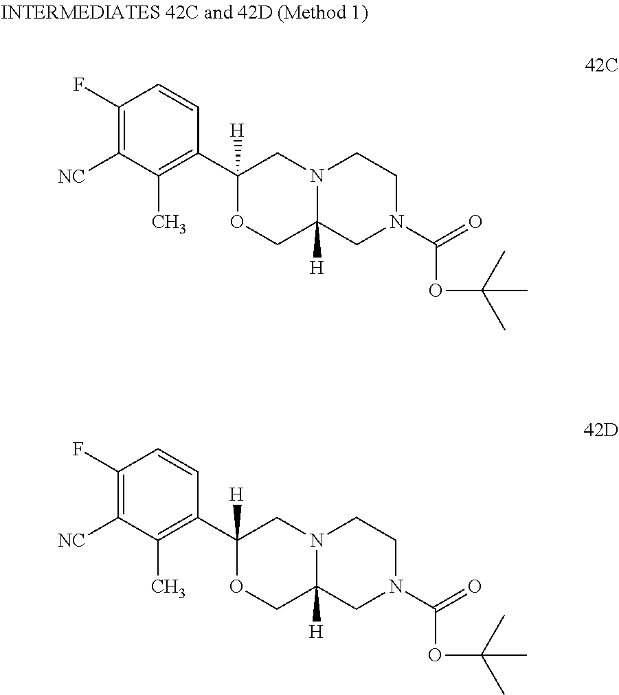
C1(F)=C([NC])C(C)=C(C2([H])OCC3([H])N(C2)CCN(C(OC(C)(C)C)=O)C3)C=C1.C1(F)=C([NC])C(C)=C(C2([H])OCC3([H])N(C2)CCN(C(OC(C)(C)C)=O)C3)C=C1
